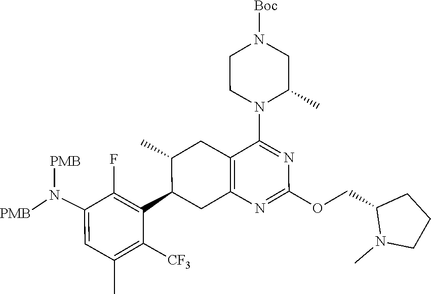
N(C1=CC(C)=C([CF3])C(C2CC3=C(C(N4C(C)CN([Boc])CC4)=NC(OCC4CCCN4C)=N3)CC2C)=C1F)([PMB])[PMB]
